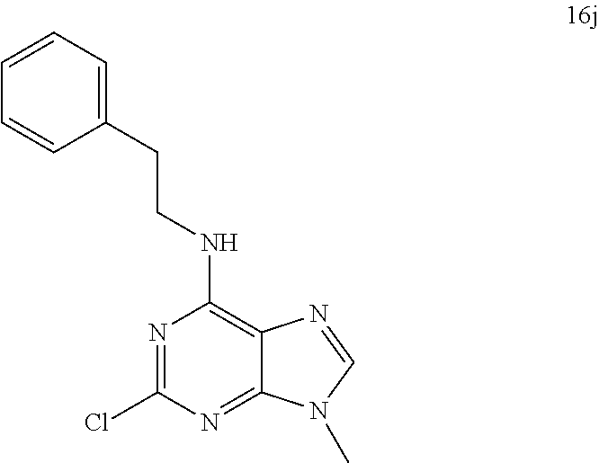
N1=C(Cl)N=C2C(=C1NCCC1=CC=CC=C1)N=CN2C
